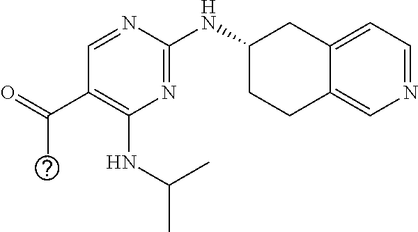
C1(NC(C)C)=C(C(C)=O)C=NC(NC2CCC3=CN=CC=C3C2)=N1
